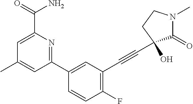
C1(C)=CC(C2=CC(C#CC3(O)C(=O)N(C)CC3)=C(F)C=C2)=NC(C(=O)N)=C1
